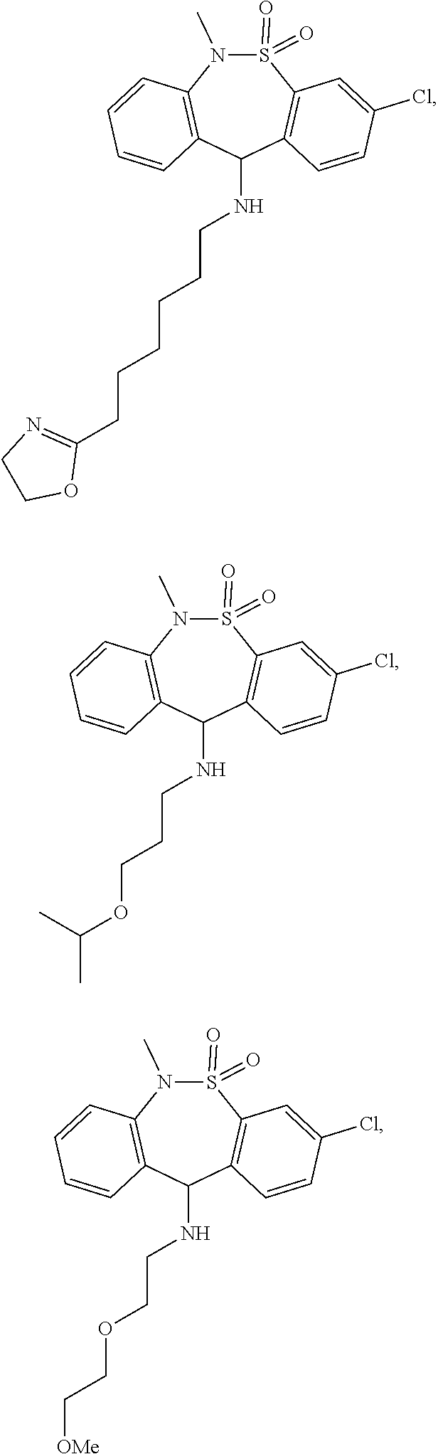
C1=CC2=C(C=C1)C(NCCCCCCC1=NCCO1)C1=C(S(=O)(=O)N2C)C=C(Cl)C=C1.C1=CC2=C(C=C1)C(NCCCOC(C)C)C1=C(S(=O)(=O)N2C)C=C(Cl)C=C1.C1=CC2=C(C=C1)C(NCCOCC[OMe])C1=C(S(=O)(=O)N2C)C=C(Cl)C=C1
